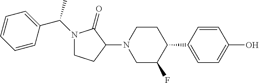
N1(C(C2=CC=CC=C2)C)CCC(N2CC(F)C(C3=CC=C(O)C=C3)CC2)C1=O
